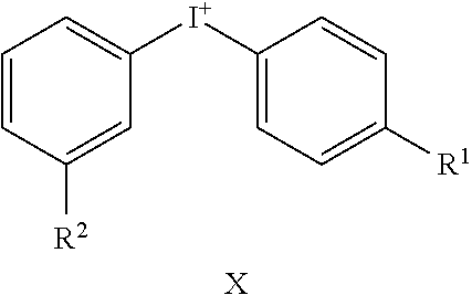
C1=CC([R2])=CC([I+]C2=CC=C([R1])C=C2)=C1.[X]
